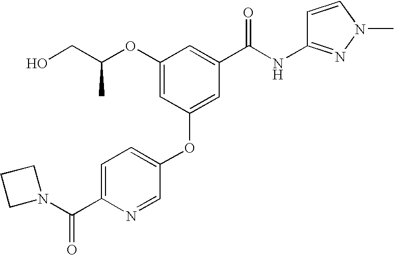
C1=C(C(N2CCC2)=O)N=CC(OC2=CC(C(NC3=NN(C)C=C3)=O)=CC(OC(CO)C)=C2)=C1
